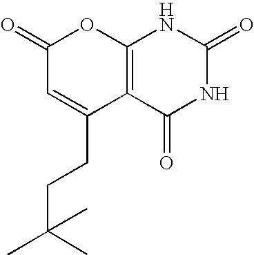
C1(=O)C=C(CCC(C)(C)C)C2=C(O1)NC(=O)NC2=O
